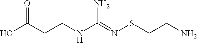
OC(CCNC(=NSCCN)N)=O
